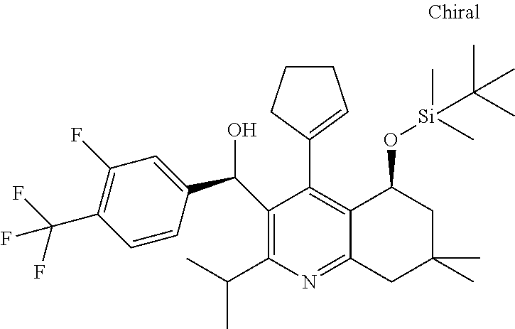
C1(C(C)C)=C(C(C2=CC(F)=C(C(F)(F)F)C=C2)O)C(C2=CCCC2)=C2C(=N1)CC(C)(C)CC2O[Si](C)(C)C(C)(C)C
